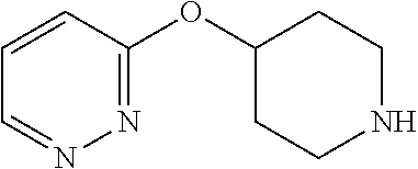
C1=NN=C(OC2CCNCC2)C=C1
